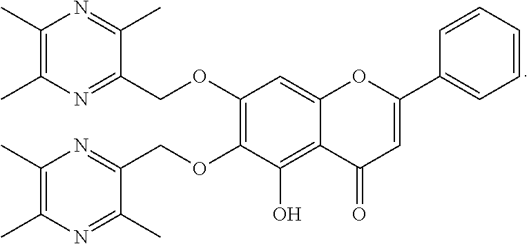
C1(C)=C(C)N=C(COC2=C(OCC3=NC(C)=C(C)N=C3C)C(O)=C3C(=C2)OC(C2=CC=CC=C2)=CC3=O)C(C)=N1
